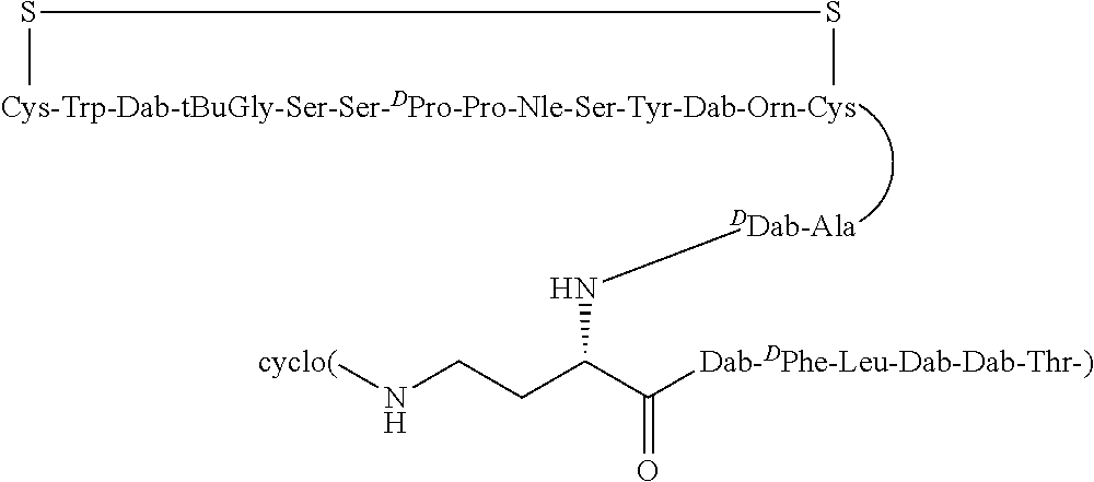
S(C)SC.N(C(CCN[cyclo(])C([Dab-DPhe-Leu-Dab-Dab-Thr-)])=O)[DDab-Ala]
